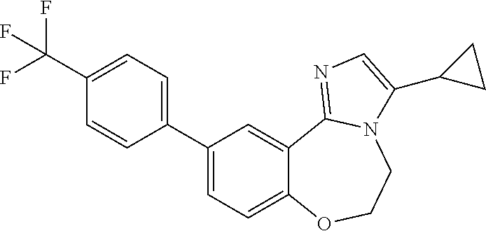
C1(C2=CC=C3C(=C2)C2=NC=C(C4CC4)N2CCO3)=CC=C(C(F)(F)F)C=C1
